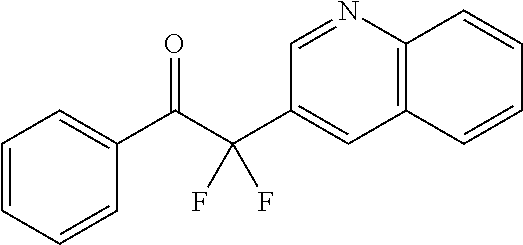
C1=CC=CC(C(C(C2=CC3=C(N=C2)C=CC=C3)(F)F)=O)=C1
